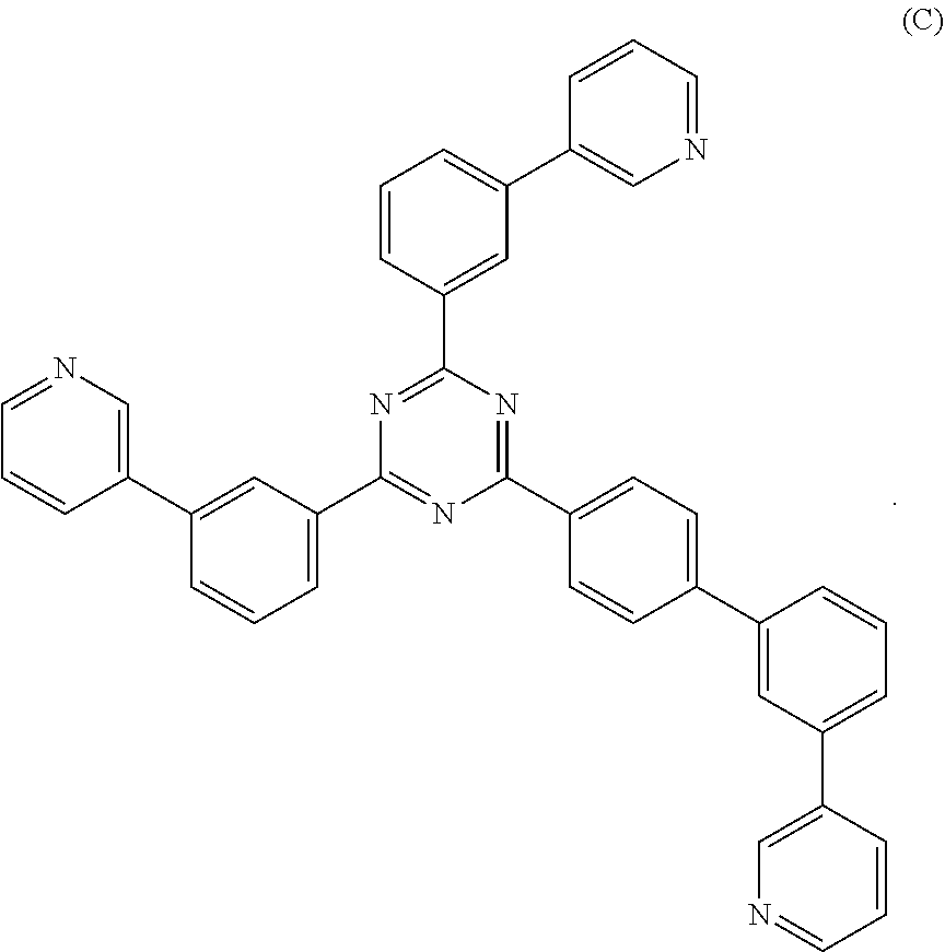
C1(C2=CC=C(C3=CC(C4=CN=CC=C4)=CC=C3)C=C2)=NC(C2=CC(C3=CN=CC=C3)=CC=C2)=NC(C2=CC=CC(C3=CN=CC=C3)=C2)=N1
